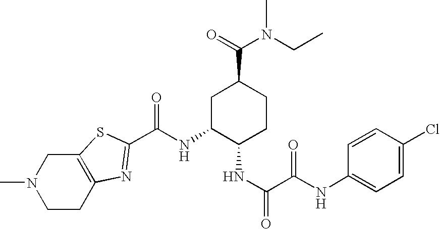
C1CC2=C(CN1C)SC(C(NC1C(NC(=O)C(NC3=CC=C(Cl)C=C3)=O)CCC(C(=O)N(CC)C)C1)=O)=N2
